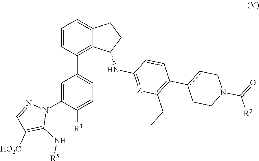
C1=C(N2N=CC([HO2C])=C2N[R5])C([R1])=CC=C1C1=C2C(=CC=C1)CCC2NC1=[Z]C(CC)=C(c2cCN(C([R2])=O)CC2)C=C1
